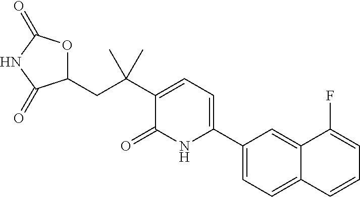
C12=CC(C3=CC=C(C(CC4OC(=O)NC4=O)(C)C)C(=O)N3)=CC=C1C=CC=C2F
